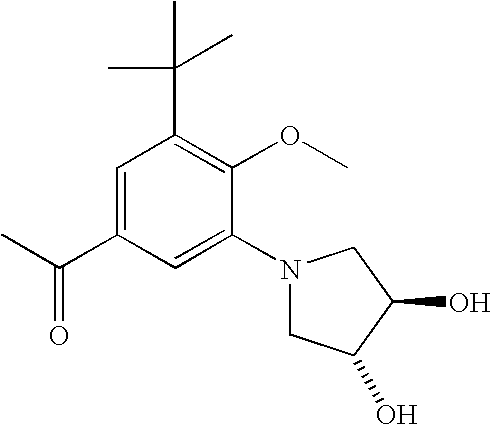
C1=C(N2CC(O)C(O)C2)C(OC)=C(C(C)(C)C)C=C1C(C)=O
